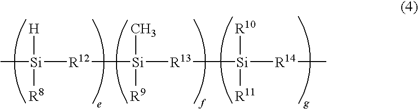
C[Si]([R12][Si]([R13][Si]([R10])([R11])[R14]C)(C)[R9])([H])[R8]
